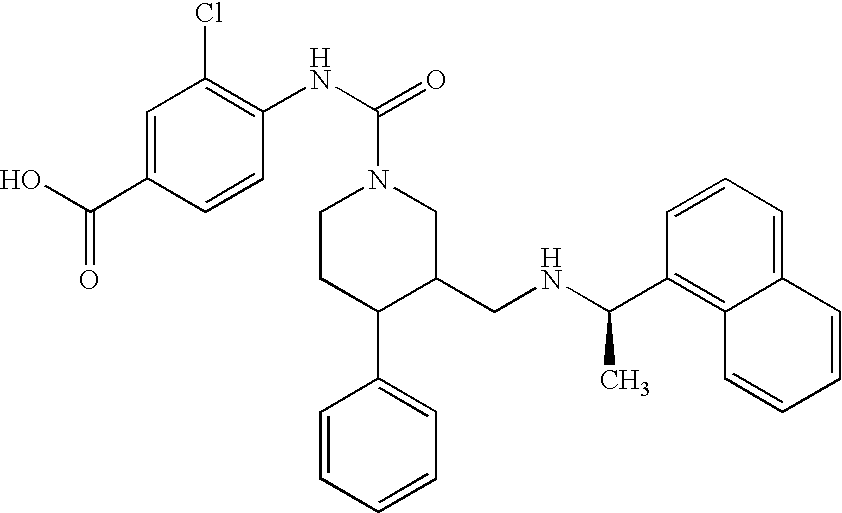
C1(C(NCC2CN(C(NC3=C(Cl)C=C(C(O)=O)C=C3)=O)CCC2C2=CC=CC=C2)C)=C2C(=CC=C1)C=CC=C2
